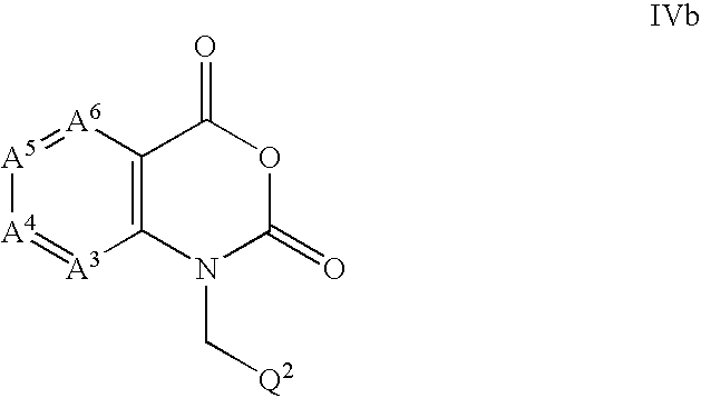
[A6]1=[A5][A4]=[A3]C2=C1C(=O)OC(=O)N2C[Q2]
